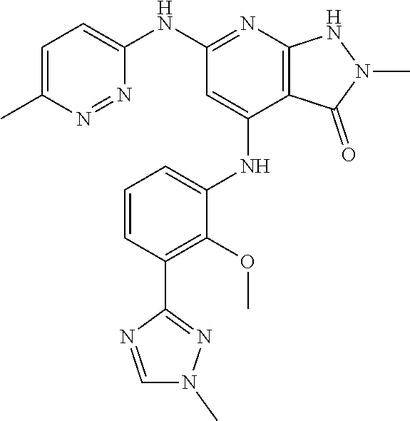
C1(NC2=NC3=C(C(NC4=CC=CC(C5=NN(C)C=N5)=C4OC)=C2)C(=O)N(C)N3)=CC=C(C)N=N1
